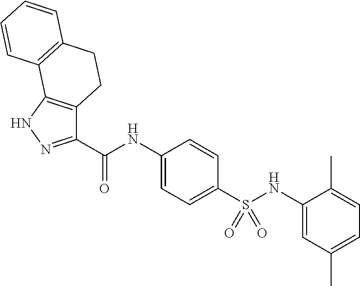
C1=C(S(NC2=CC(C)=CC=C2C)(=O)=O)C=CC(NC(C2=NNC3=C2CCC2=C3C=CC=C2)=O)=C1
